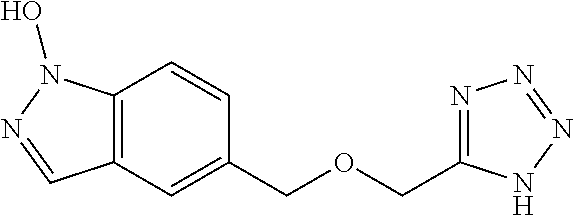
C12=C(C=C(COCC3=NN=NN3)C=C1)C=NN2O
